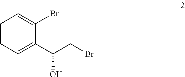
C1=CC=C(C(CBr)O)C(Br)=C1
